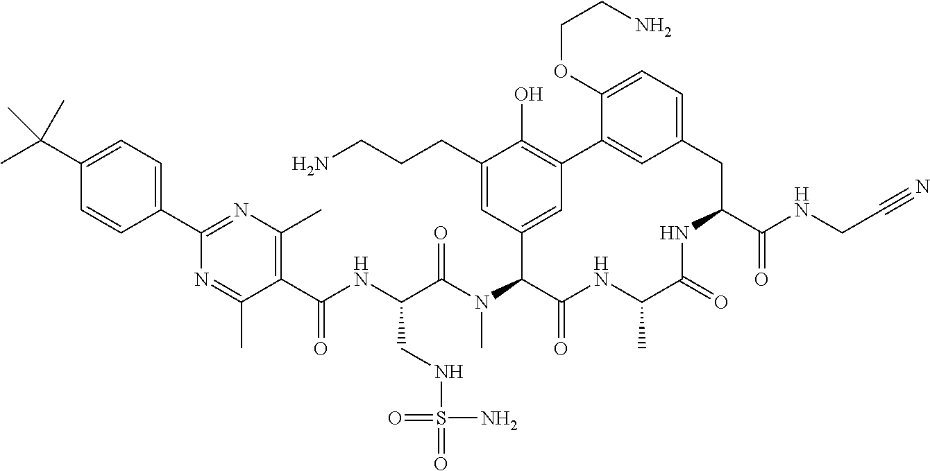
C1(C(C)(C)C)=CC=C(C2=NC(C)=C(C(NC(C(N(C3C(=O)NC(C)C(=O)NC(C(NCC#N)=O)CC4=CC=C(OCCN)C(=C4)C4=C(O)C(CCCN)=CC3=C4)C)=O)CNS(=O)(N)=O)=O)C(C)=N2)C=C1
